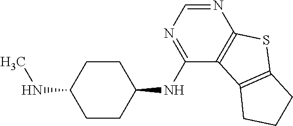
N1=CN=C(NC2CCC(NC)CC2)C2=C1SC1=C2CCC1
